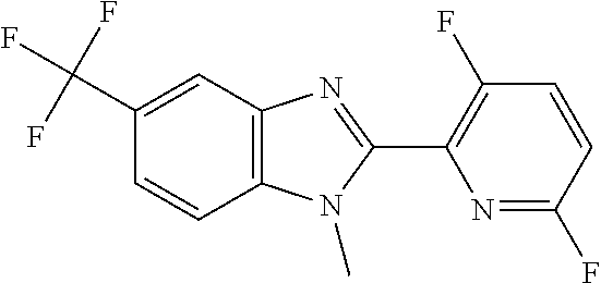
C12=C(C=C(C(F)(F)F)C=C1)N=C(C1=C(F)C=CC(F)=N1)N2C
